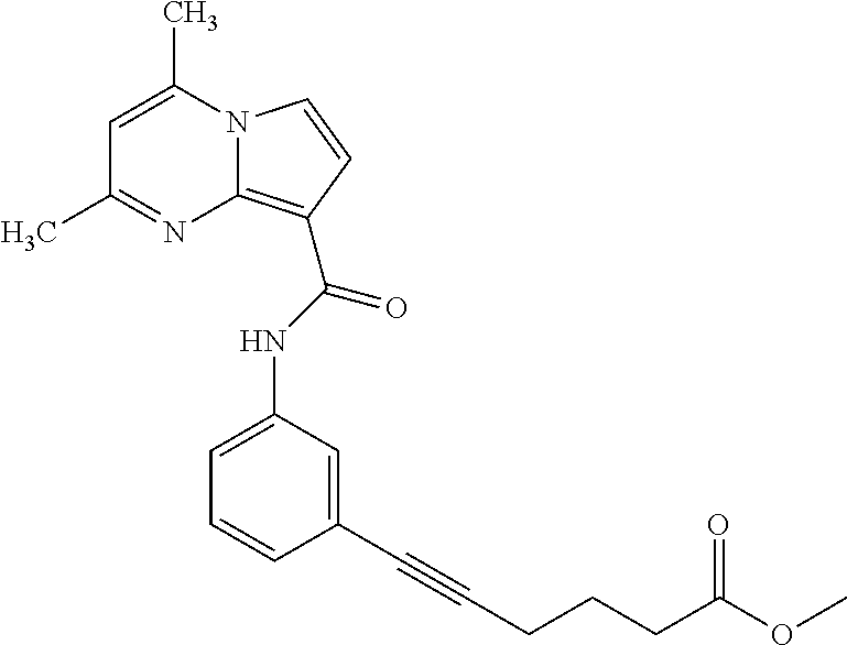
C1=CC=C(NC(=O)C2=C3N(C=C2)C(C)=CC(C)=N3)C=C1C#CCCCC(OC)=O
